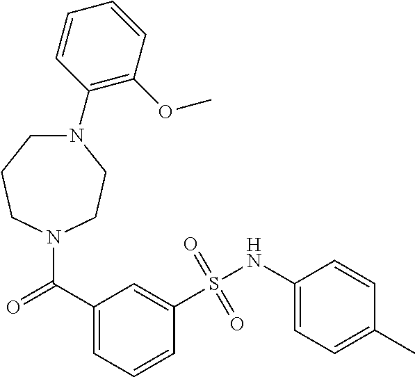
N1(C(C2=CC=CC(S(NC3=CC=C(C)C=C3)(=O)=O)=C2)=O)CCN(C2=C(OC)C=CC=C2)CCC1
